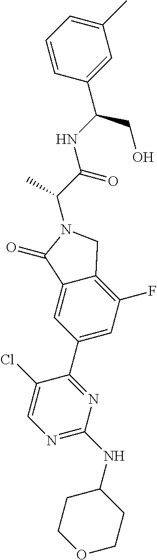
C(N1C(=O)C2=CC(C3=NC(NC4CCOCC4)=NC=C3Cl)=CC(F)=C2C1)(C(NC(CO)C1=CC(C)=CC=C1)=O)C
